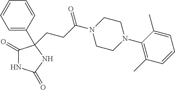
C1(=O)NC(=O)NC1(C1=CC=CC=C1)CCC(N1CCN(C2=C(C)C=CC=C2C)CC1)=O
